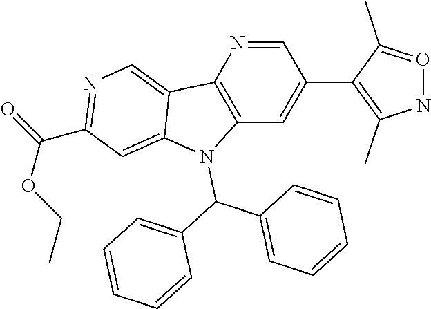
N1O=C(C)C(C2=CC3=C(N=C2)C2=CN=C(C(OCC)=O)C=C2N3C(C2=CC=CC=C2)C2=CC=CC=C2)=C1C
